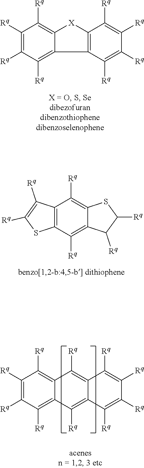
C1([Rq])=C([Rq])C([Rq])=C2C(=C1[Rq])[X]C1=C2C([Rq])=C([Rq])C([Rq])=C1[Rq].C12=C(C([Rq])=C3C(=C1[Rq])SC([Rq])C3[Rq])SC([Rq])=C2[Rq].C1([Rq])=C([Rq])C([Rq])=C2C(=C1[Rq])C([Rq])=C1C(=C2[Rq])C([Rq])=C([Rq])C([Rq])=C1[Rq]
